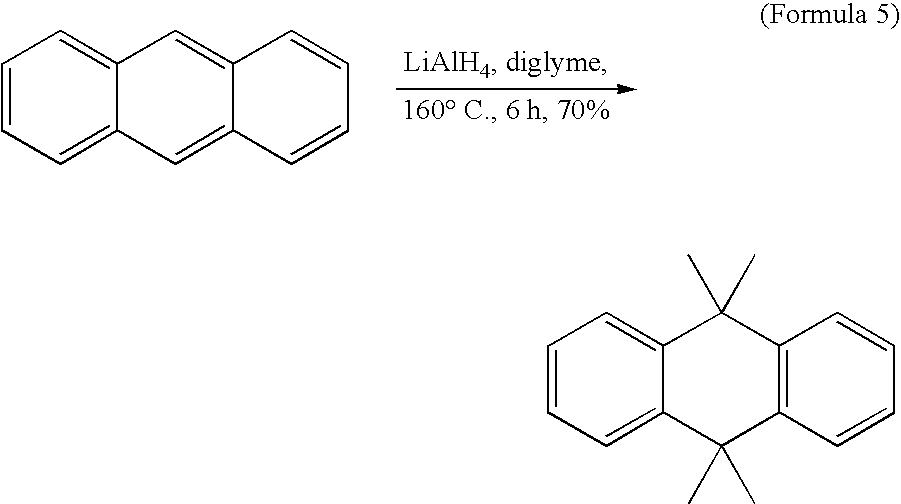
C1=CC=C2C(=C1)C=C1C(=C2)C=CC=C1.C1=CC=C2C(=C1)C(C)(C)C1=C(C2(C)C)C=CC=C1
